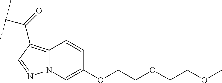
N12C(=C(C(=O)C(C)C)C=N1)C=CC(OCCOCCOC)=C2
